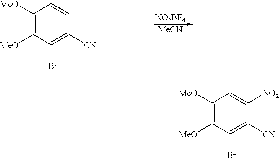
C1([MeO])=C([MeO])C(Br)=C([CN])C([NO2])=C1.C1([MeO])=C([MeO])C(Br)=C([CN])C=C1.[NO2BF4].[MeCN]
